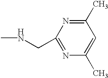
N1=C(CNC)N=C(C)C=C1C
